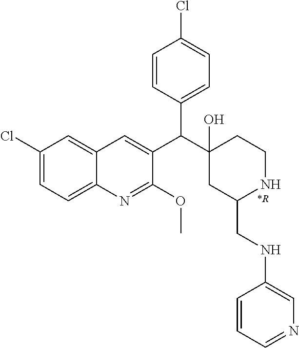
C1(Cl)=CC=C2C(=C1)C=C(C(C1(O)CC(CNC3=CN=CC=C3)NCC1)C1=CC=C(Cl)C=C1)C(OC)=N2.[*R]
